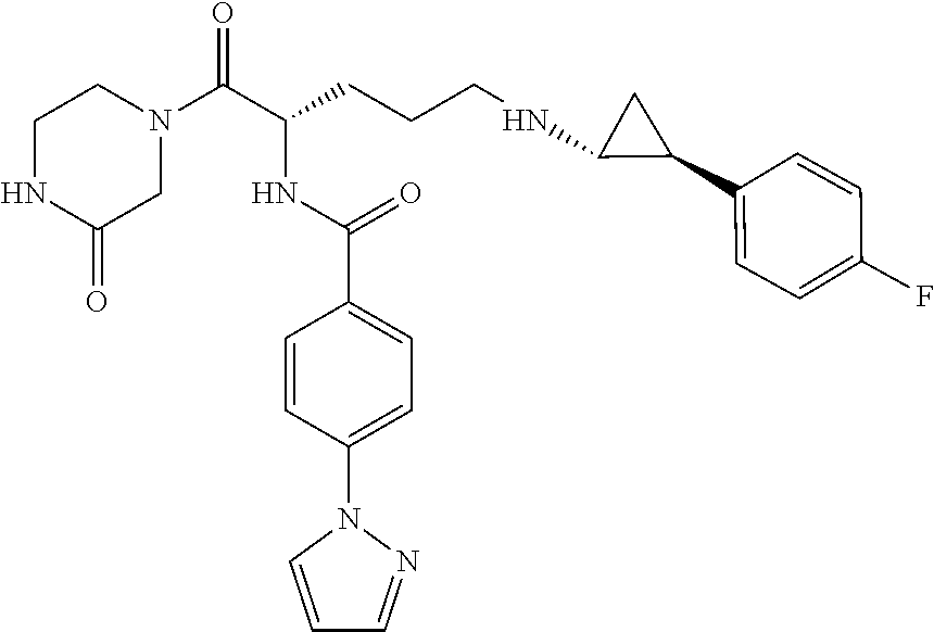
C1NC(=O)CN(C(C(CCCNC2C(C3=CC=C(F)C=C3)C2)NC(C2=CC=C(N3C=CC=N3)C=C2)=O)=O)C1
